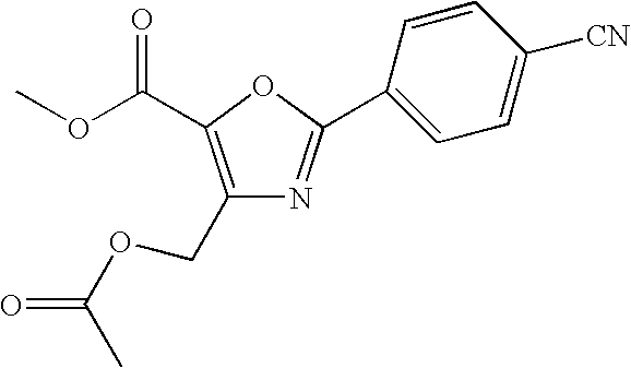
C1(COC(=O)C)=C(C(OC)=O)OC(C2=CC=C([CN])C=C2)=N1
